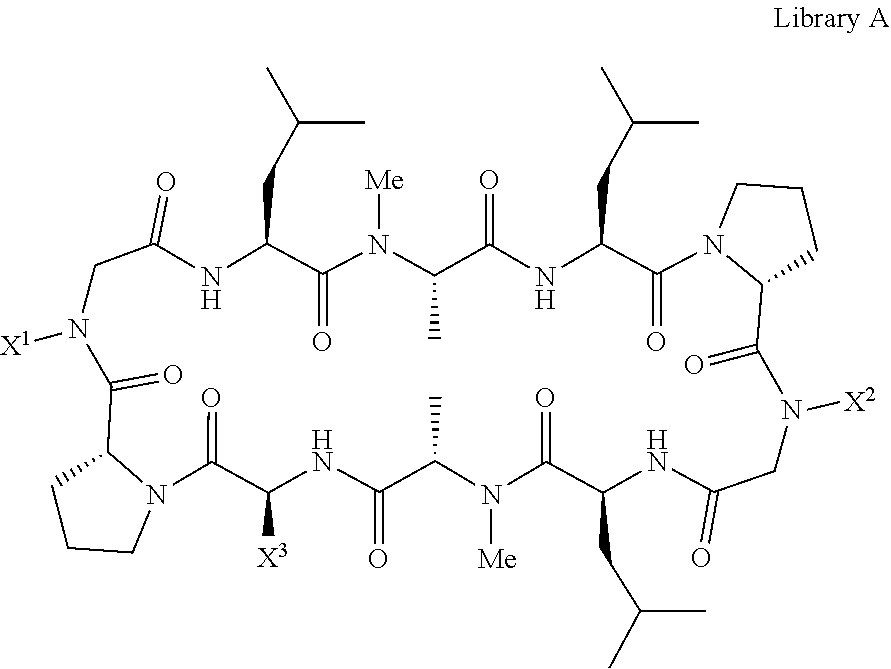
N1([Me])C(=O)C(CC(C)C)NC(=O)CN([X2])C(=O)C2CCCN2C(=O)C(CC(C)C)NC(=O)C(C)N([Me])C(=O)C(CC(C)C)NC(=O)CN([X1])C(=O)C2CCCN2C(=O)C([X3])NC(=O)C1C
